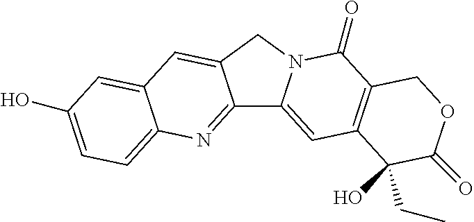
C12=NC3=CC=C(O)C=C3C=C1CN1C2=CC2=C(C1=O)COC(=O)C2(O)CC
